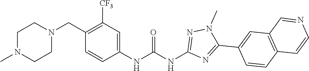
N1(C)CCN(CC2=C([CF3])C=C(NC(NC3=NN(C)C(C4=CC5=C(C=C4)C=CN=C5)=N3)=O)C=C2)CC1
